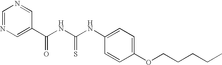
C1=NC=C(C(NC(NC2=CC=C(OCCCCC)C=C2)=S)=O)C=N1
